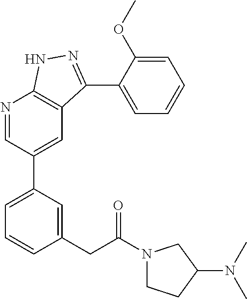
N1=CC(C2=CC=CC(CC(=O)N3CCC(N(C)C)C3)=C2)=CC2=C1NN=C2C1=CC=CC=C1OC
